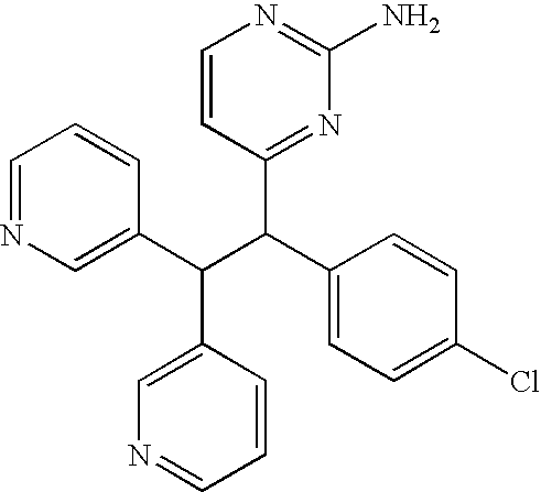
C1=NC=C(C(C(C2=CC=C(Cl)C=C2)C2=NC(N)=NC=C2)C2=CN=CC=C2)C=C1
